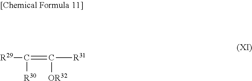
[R29]C(=C([R31])(C)[OR32])[R30]
